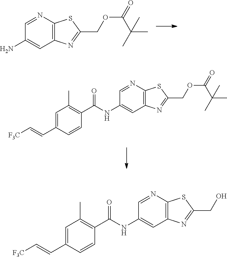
C1=NC2=C(C=C1N)N=C(COC(=O)C(C)(C)C)S2.C1=NC2=C(C=C1NC(C1=C(C)C=C(C=C[F3C])C=C1)=O)N=C(COC(=O)C(C)(C)C)S2.C1=NC2=C(C=C1NC(C1=C(C)C=C(C=C[F3C])C=C1)=O)N=C(CO)S2
